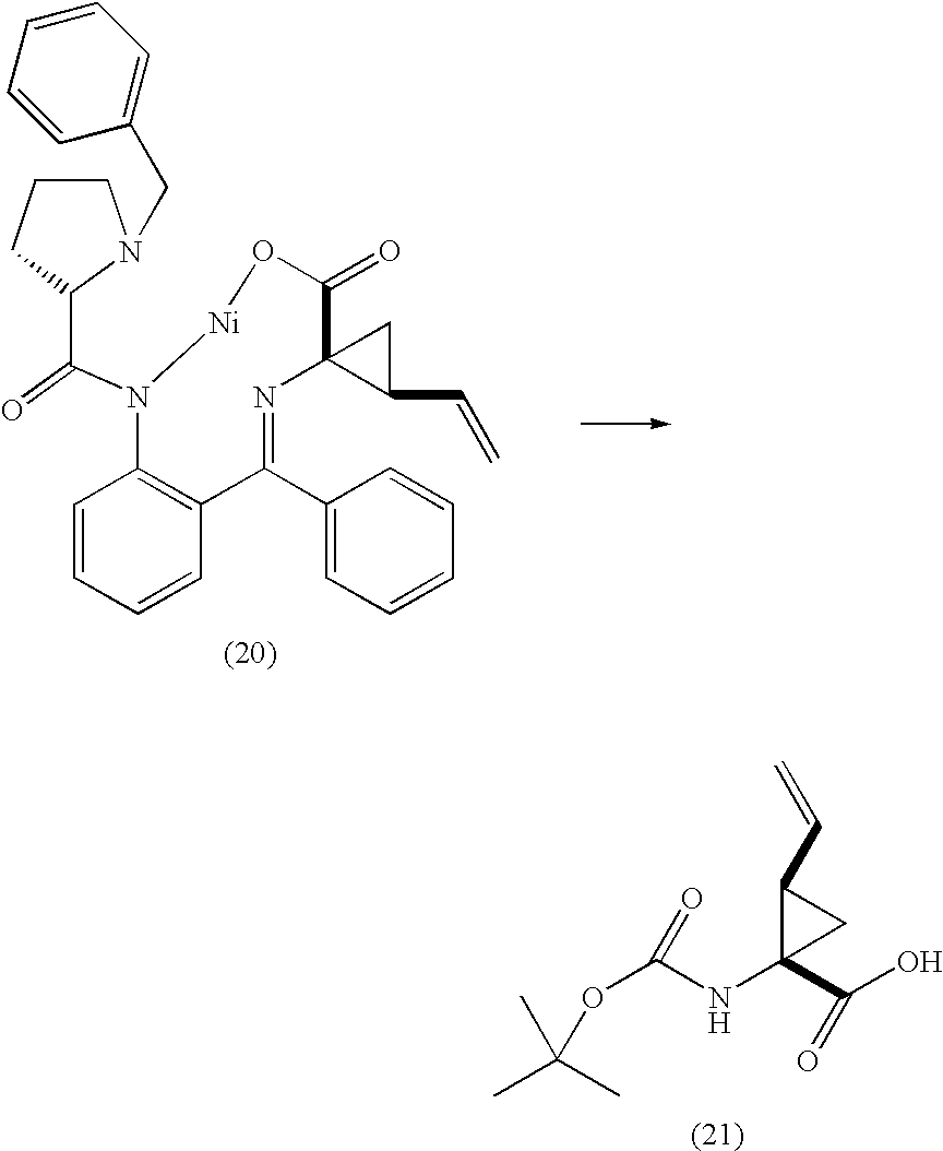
O(C(NC1(C(O)=O)CC1C=C)=O)C(C)(C)C.C1=CC=CC2=C1N(C(=O)C1N(CC3=CC=CC=C3)CCC1)[Ni]OC(=O)C1(N=C2C2=CC=CC=C2)C(C=C)C1
